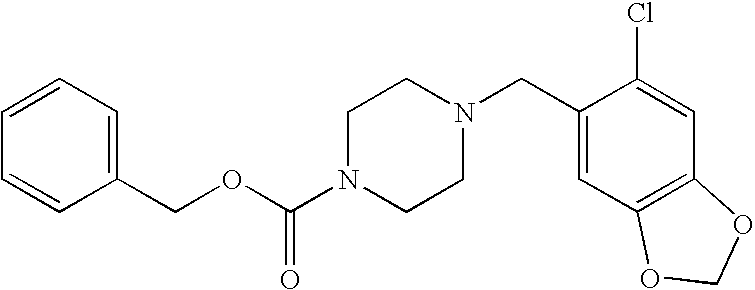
C(N1CCN(CC2=CC3=C(C=C2Cl)OCO3)CC1)(OCC1=CC=CC=C1)=O
